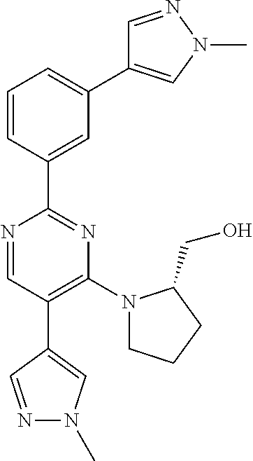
N1=CC(C2=CN(C)N=C2)=C(N2CCCC2CO)N=C1C1=CC(C2=CN(C)N=C2)=CC=C1
